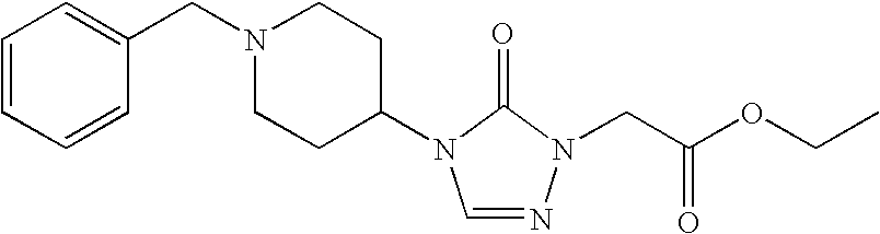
C1=CC=CC(CN2CCC(N3C=NN(CC(OCC)=O)C3=O)CC2)=C1
